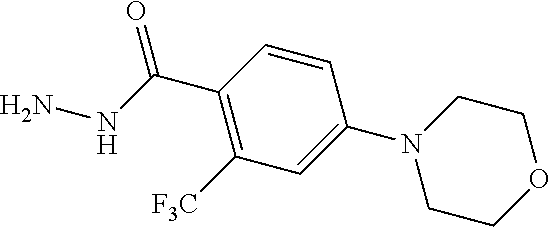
C1(C(NN)=O)=C([F3C])C=C(N2CCOCC2)C=C1
